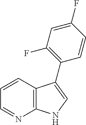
C12=C(C=CC=N1)C(C1=C(F)C=C(F)C=C1)=CN2
